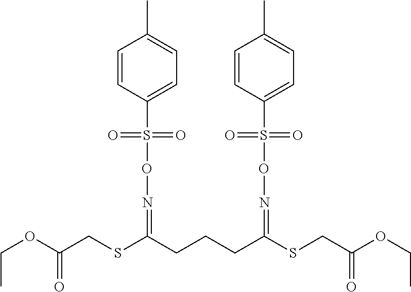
C1=CC(S(ON=C(SCC(OCC)=O)CCCC(=NOS(C2=CC=C(C)C=C2)(=O)=O)SCC(OCC)=O)(=O)=O)=CC=C1C
